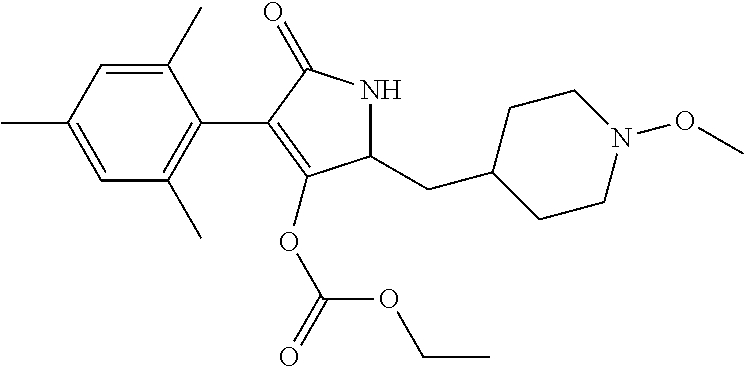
C1(C)=CC(C)=CC(C)=C1C1=C(OC(OCC)=O)C(CC2CCN(OC)CC2)NC1=O
